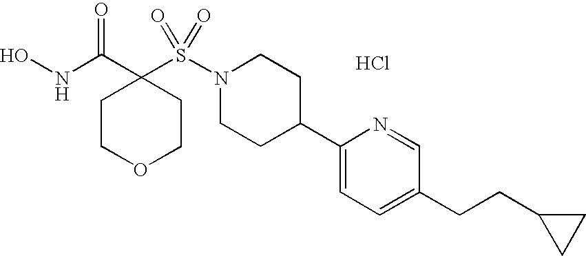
Cl.ONC(C1(S(N2CCC(C3=CC=C(CCC4CC4)C=N3)CC2)(=O)=O)CCOCC1)=O
